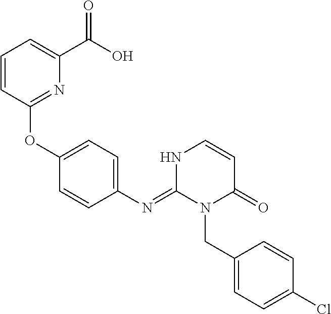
C1(OC2=CC=C(N=C3N(CC4=CC=C(Cl)C=C4)C(=O)C=CN3)C=C2)=NC(C(=O)O)=CC=C1
